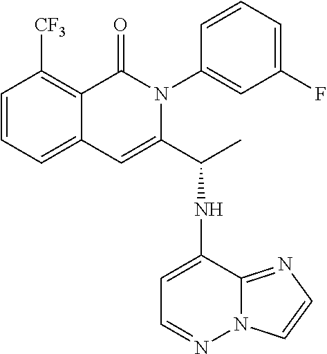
C1=CC=C2C(=C1[CF3])C(=O)N(C1=CC(F)=CC=C1)C(C(C)NC1=CC=NN3C1=NC=C3)=C2
